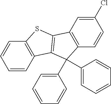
C1=CC2=C(C=C1)SC1=C2C(C2=CC=CC=C2)(C2=CC=CC=C2)C2=C1C=C(Cl)C=C2
